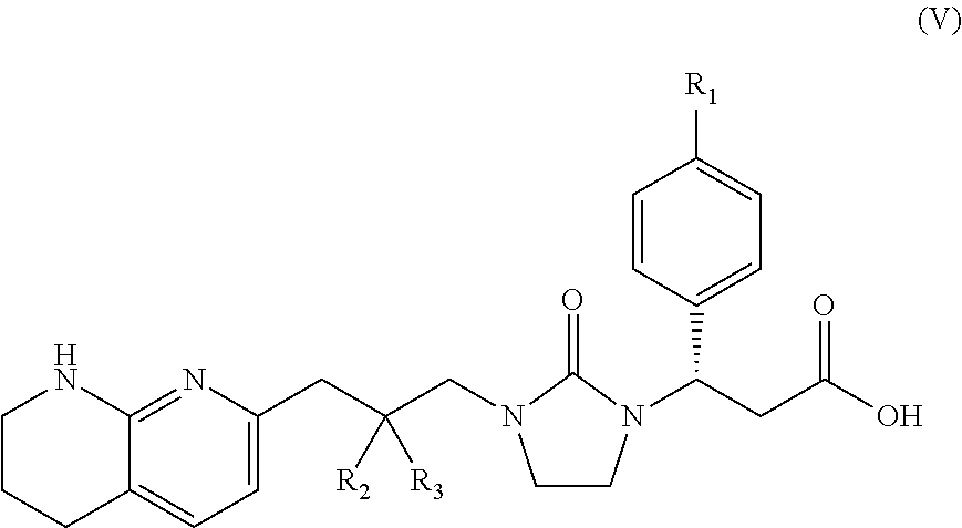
C1=C(CC(CN2CCN(C(CC(O)=O)C3=CC=C([R1])C=C3)C2=O)([R2])[R3])N=C2C(=C1)CCCN2
